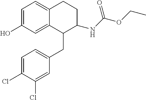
C1=C(O)C=C2C(=C1)CCC(NC(OCC)=O)C2CC1=CC=C(Cl)C(Cl)=C1
